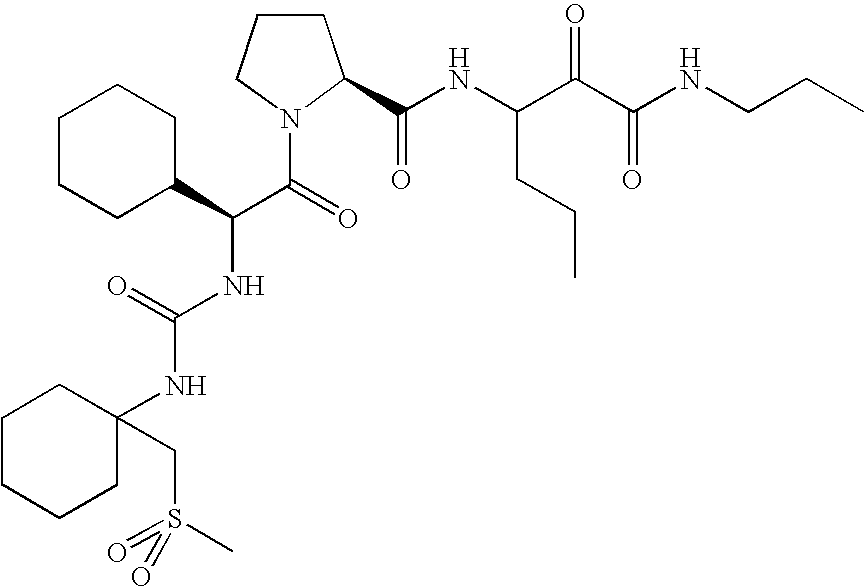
C1CCN(C(=O)C(C2CCCCC2)NC(NC2(CS(=O)(C)=O)CCCCC2)=O)C1C(NC(C(C(NCCC)=O)=O)CCC)=O
